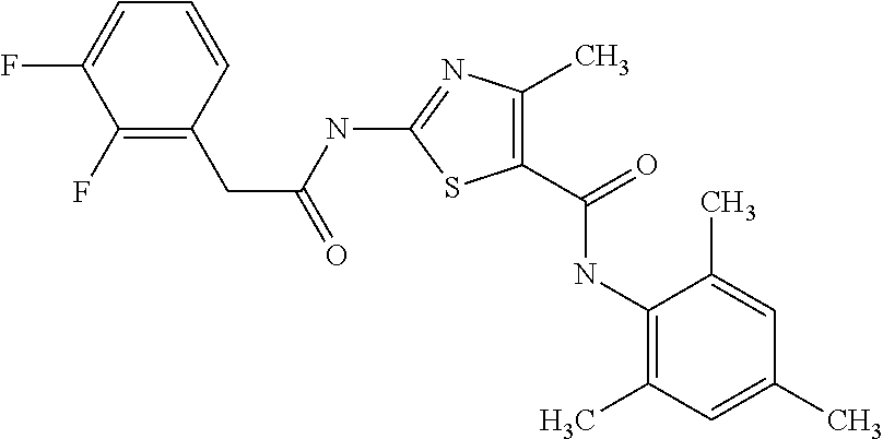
C1(NC(CC2=C(F)C(F)=CC=C2)=O)=NC(C)=C(C(=O)NC2=C(C)C=C(C)C=C2C)S1
